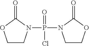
C1CN(P(N2CCOC2=O)(=O)Cl)C(=O)O1
